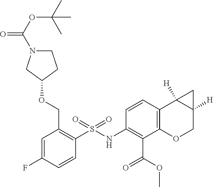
O(CC1=C(S(NC2=C(C(OC)=O)C3=C(C=C2)C2([H])C([H])(CO3)C2)(=O)=O)C=CC(F)=C1)C1CN(C(OC(C)(C)C)=O)CC1
